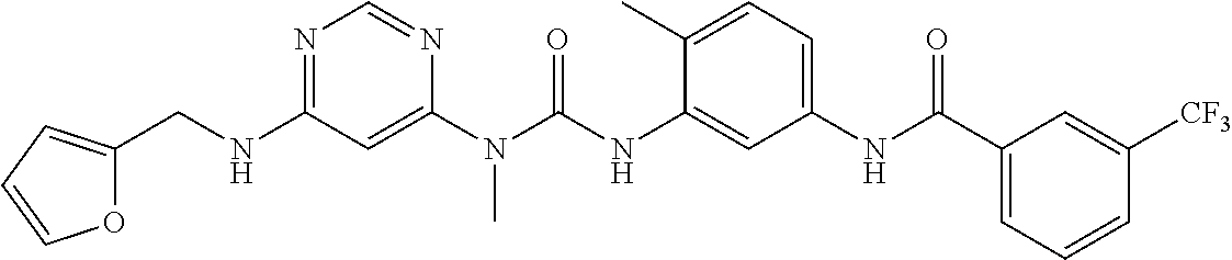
C(NC1=NC=NC(N(C(NC2=CC(NC(C3=CC=CC([CF3])=C3)=O)=CC=C2C)=O)C)=C1)C1=CC=CO1
